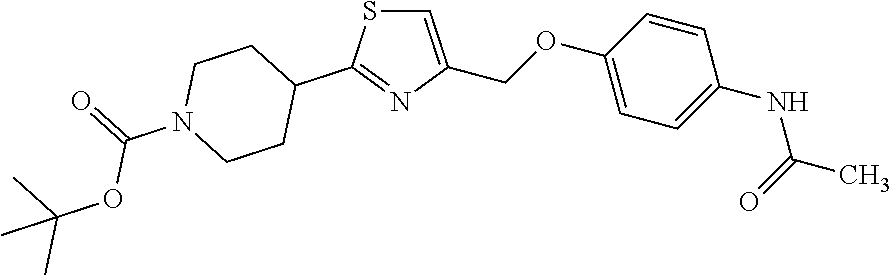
C1=C(COC2=CC=C(NC(=O)C)C=C2)N=C(C2CCN(C(=O)OC(C)(C)C)CC2)S1
